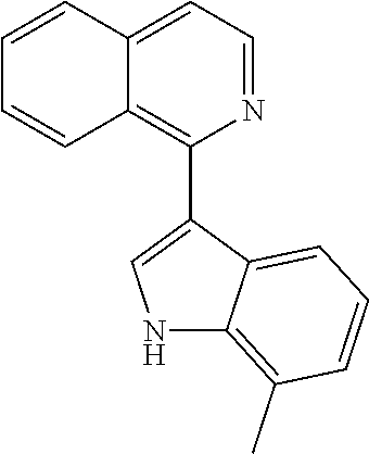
N1=CC=C2C(=C1C1=CNC3=C(C)C=CC=C13)C=CC=C2
